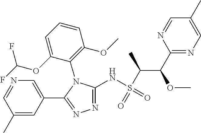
C1=C(OC(F)F)C(N2C(NS(C(C(C3=NC=C(C)C=N3)OC)C)(=O)=O)=NN=C2C2=CN=CC(C)=C2)=C(OC)C=C1
